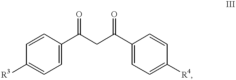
C1([R3])=CC=C(C(CC(C2=CC=C([R4])C=C2)=O)=O)C=C1
